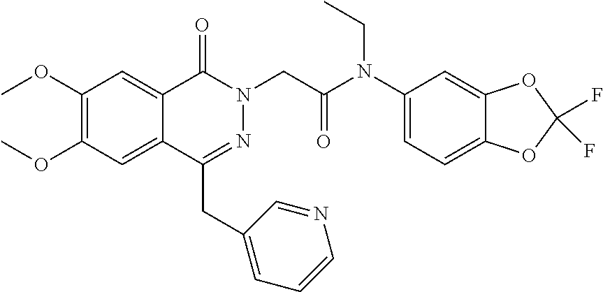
C1(OC)=C(OC)C=C2C(=C1)C(=O)N(CC(=O)N(C1=CC=C3C(=C1)OC(F)(F)O3)CC)N=C2CC1=CC=CN=C1
